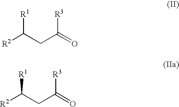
[R2]C(CC(=O)[R3])[R1].[R2]C(CC(=O)[R3])[R1]
